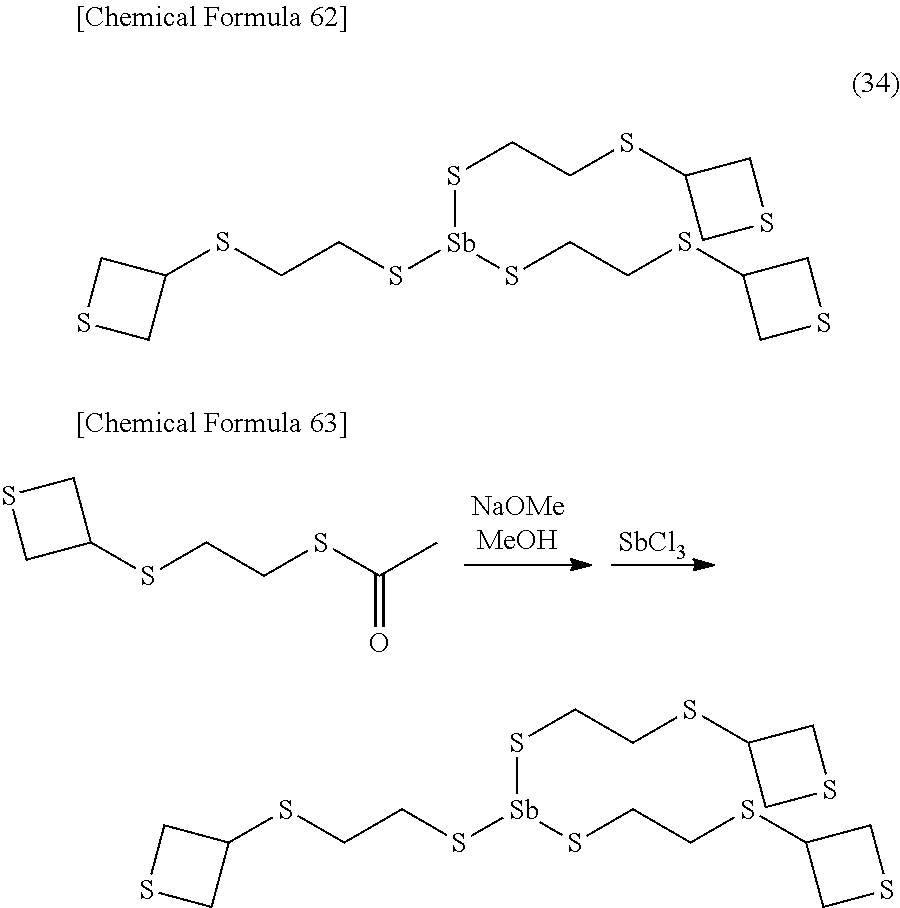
S1CC(SCCSC(C)=O)C1.[SbCl3].S1CC(SCCS[Sb](SCCSC2CSC2)SCCSC2CSC2)C1.S1CC(SCCS[Sb](SCCSC2CSC2)SCCSC2CSC2)C1
